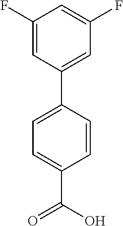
C1=CC(C2=CC(F)=CC(F)=C2)=CC=C1C(O)=O
